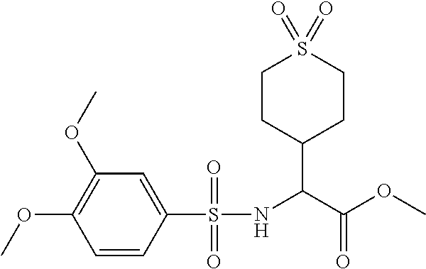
C1=CC(S(=O)(=O)NC(C(OC)=O)C2CCS(=O)(=O)CC2)=CC(OC)=C1OC
